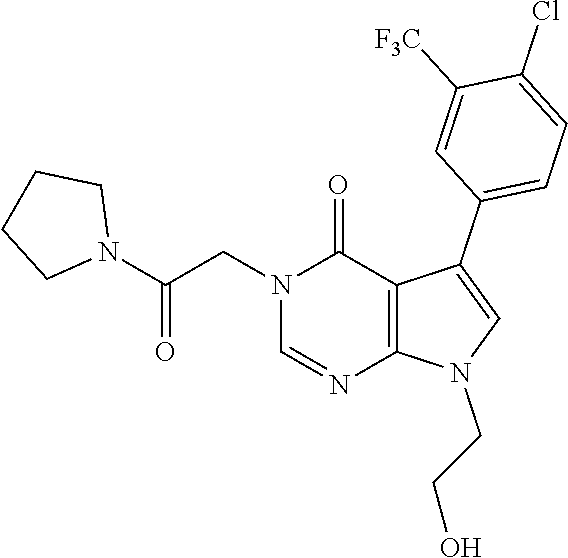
N1=CN(CC(N2CCCC2)=O)C(=O)C2=C1N(CCO)C=C2C1=CC=C(Cl)C([F3C])=C1
